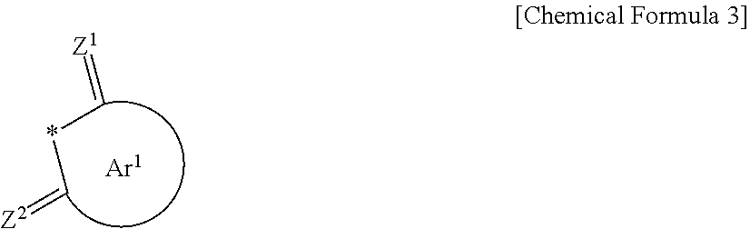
*(C=[Z1])C=[Z2]
